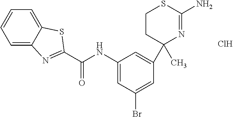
Cl.C1(NC(=O)C2=NC3=CC=CC=C3S2)=CC(Br)=CC(C2(C)N=C(N)SCC2)=C1
